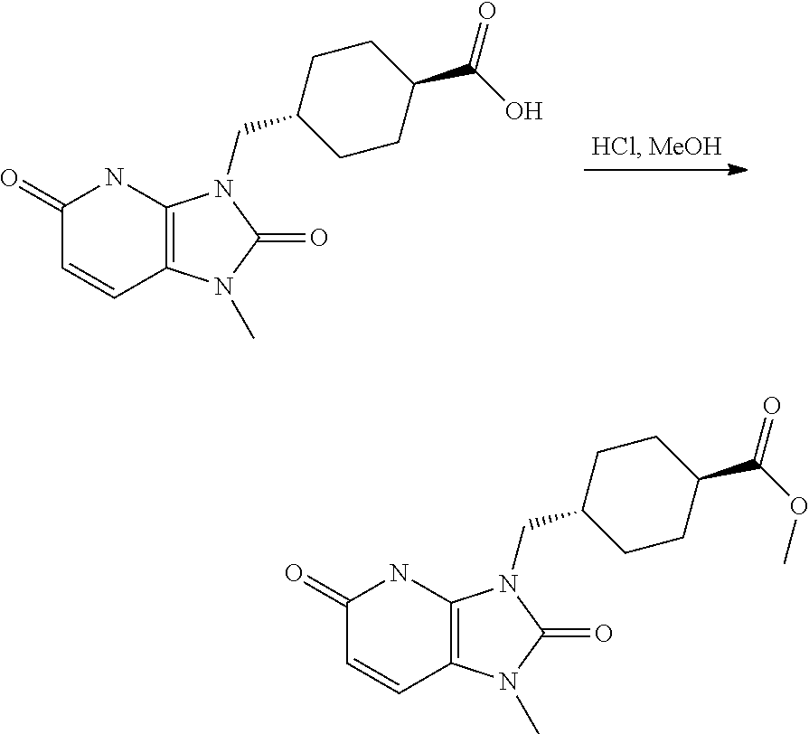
C1(=O)C=CC2=C(N1)N(CC1CCC(C(=O)O)CC1)C(=O)N2C.C1(=O)C=CC2=C(N1)N(CC1CCC(C(=O)OC)CC1)C(=O)N2C
